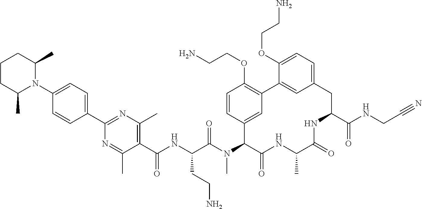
C1(C(NC(C(N(C2C(=O)NC(C)C(=O)NC(C(NCC#N)=O)CC3=CC=C(OCCN)C(=C3)C3=C(OCCN)C=CC2=C3)C)=O)CCN)=O)=C(C)N=C(C2=CC=C(N3C(C)CCCC3C)C=C2)N=C1C
